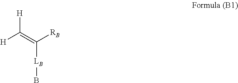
[H]C(=C([RB])[LB]B)[H]
